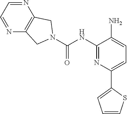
N1=CC=NC2=C1CN(C(=O)NC1=NC(C3=CC=CS3)=CC=C1N)C2
